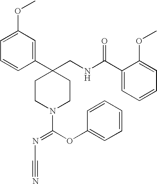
C1(C2(CNC(C3=CC=CC=C3OC)=O)CCN(C(OC3=CC=CC=C3)=NC#N)CC2)=CC(OC)=CC=C1
